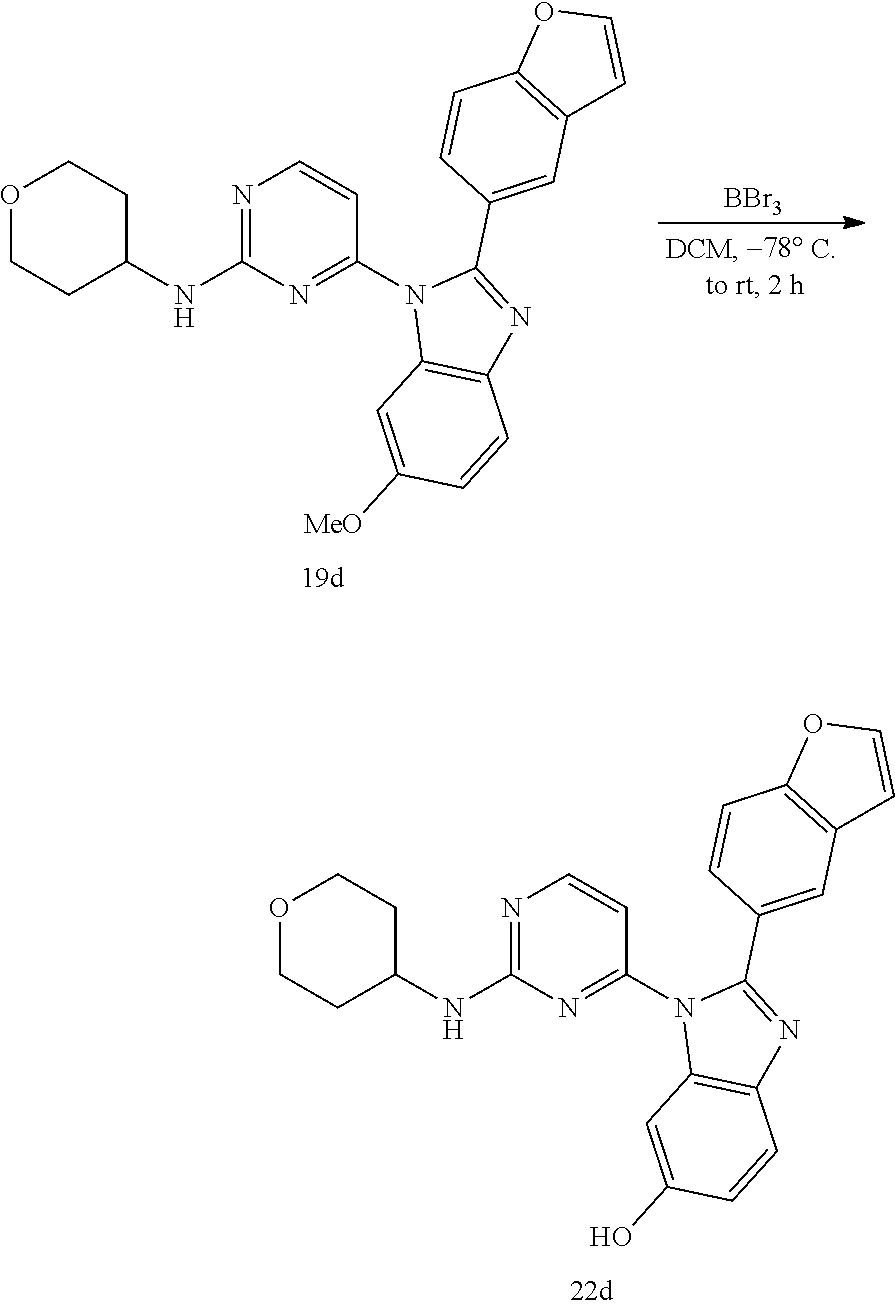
O1CCC(NC2=NC=CC(N3C4=C(N=C3C3=CC5=C(C=C3)OC=C5)C=CC([MeO])=C4)=N2)CC1.[BBr3].O1CCC(NC2=NC=CC(N3C4=C(N=C3C3=CC5=C(C=C3)OC=C5)C=CC(O)=C4)=N2)CC1
